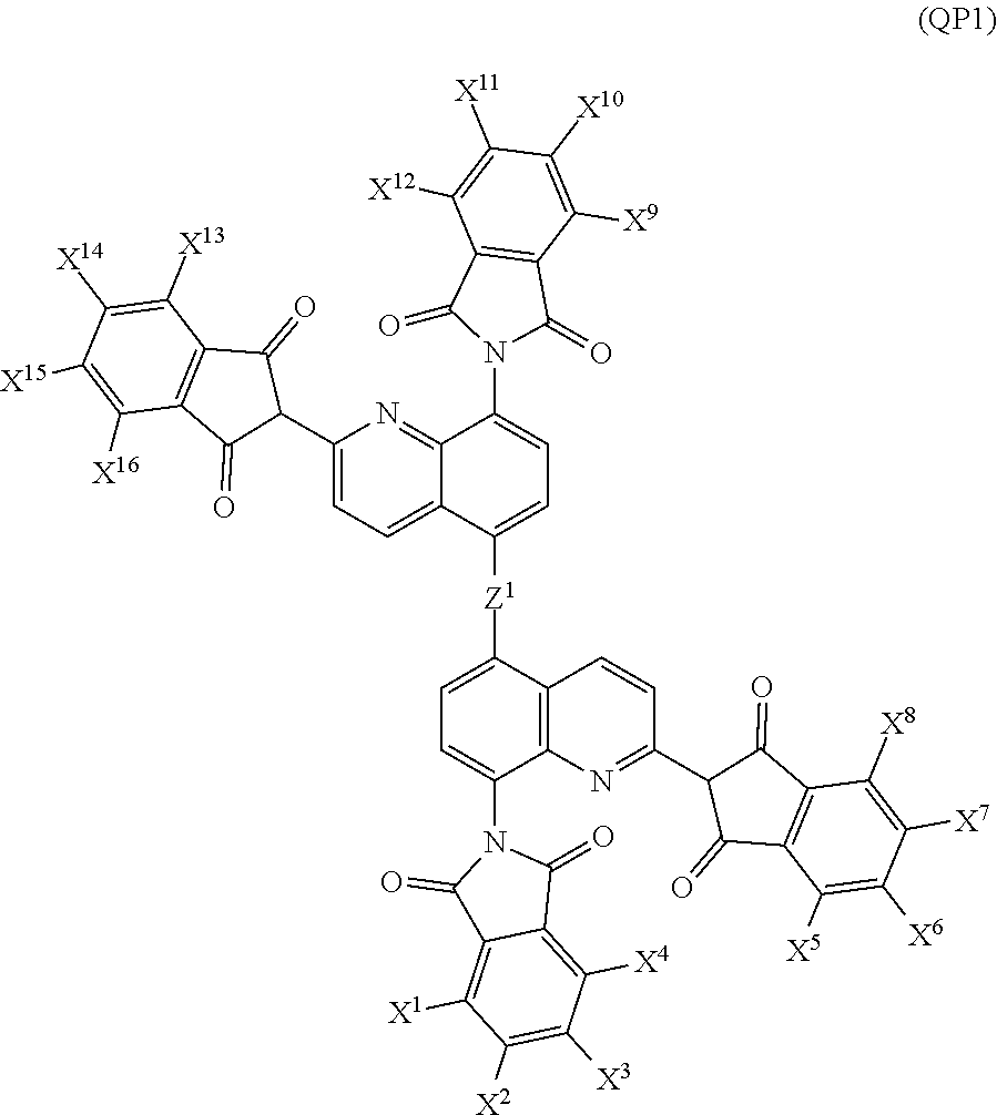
C12=NC(C3C(=O)C4=C(C3=O)C([X16])=C([X15])C([X14])=C4[X13])=CC=C1C([Z1]C1=CC=C(N3C(=O)C4=C([X1])C([X2])=C([X3])C([X4])=C4C3=O)C3=C1C=CC(C1C(=O)C4=C(C1=O)C([X8])=C([X7])C([X6])=C4[X5])=N3)=CC=C2N1C(=O)C2=C(C1=O)C([X12])=C([X11])C([X10])=C2[X9]
